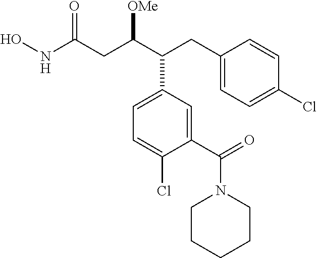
ONC(CC(C(CC1=CC=C(Cl)C=C1)C1=CC=C(Cl)C(C(N2CCCCC2)=O)=C1)[OMe])=O
